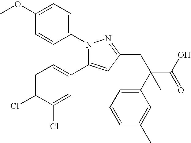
C1(OC)=CC=C(N2C(C3=CC=C(Cl)C(Cl)=C3)=CC(CC(C(O)=O)(C3=CC=CC(C)=C3)C)=N2)C=C1
